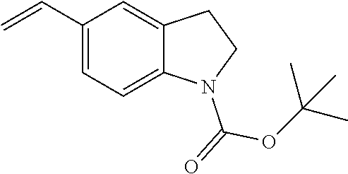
C1(C=C)=CC=C2C(=C1)CCN2C(OC(C)(C)C)=O
